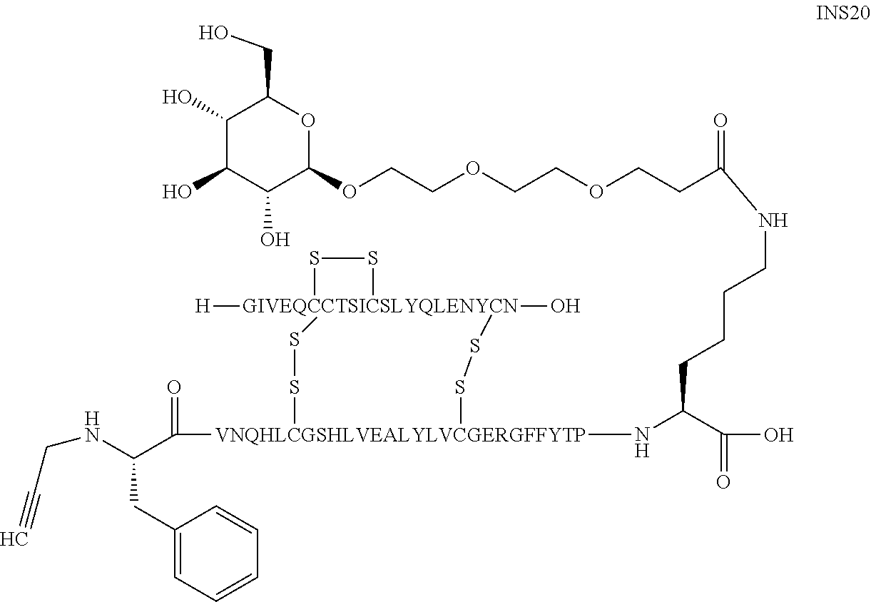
[H][GIVEQCCTSICSLYQLENYCN]12(O)(SS1)SS[VNQHLCGSHLVEALYLVCGERGFFYTP](NC(C(O)=O)CCCCNC(CCOCCOCCOC1OC(CO)C(O)C(O)C1O)=O)(C(=O)C(NCC#C)CC1=CC=CC=C1)SS2
